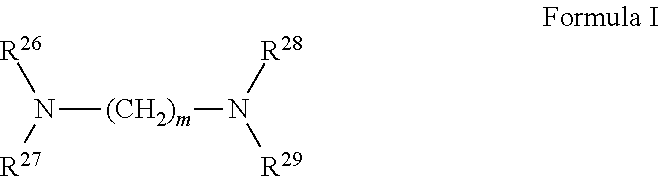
N([(CH2)m]N([R29])[R28])([R26])[R27]
